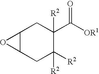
C12C(CC([R2])([R2])C(C([OR1])=O)([R2])C1)O2
